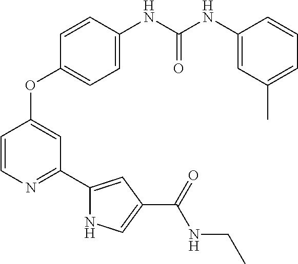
C1=CN=C(C2=CC(C(=O)NCC)=CN2)C=C1OC1=CC=C(NC(NC2=CC(C)=CC=C2)=O)C=C1
